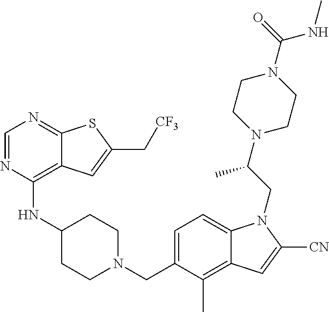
C1=NC(NC2CCN(CC3=CC=C4C(=C3C)C=C([CN])N4CC(N3CCN(C(=O)NC)CC3)C)CC2)=C2C(=N1)SC(C[CF3])=C2
